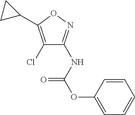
C1(Cl)=C(C2CC2)ON=C1NC(OC1=CC=CC=C1)=O
